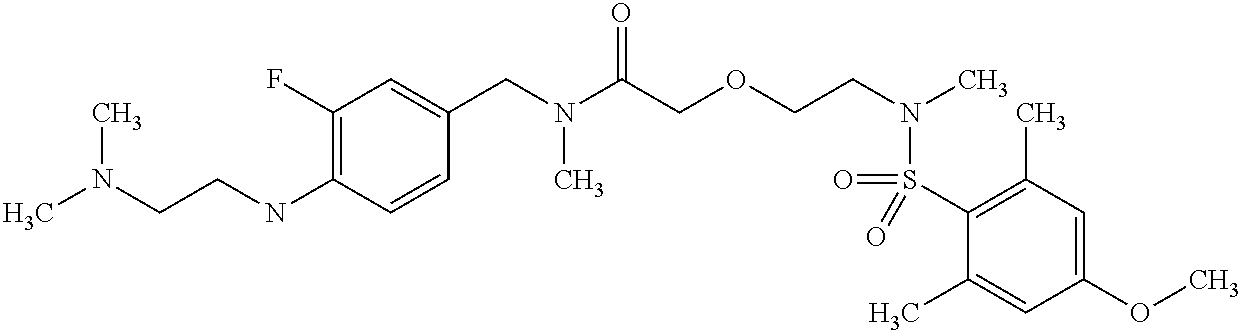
C1(CN(C)C(=O)COCCN(S(=O)(C2=C(C)C=C(OC)C=C2C)=O)C)=CC(F)=C(NCCN(C)C)C=C1
